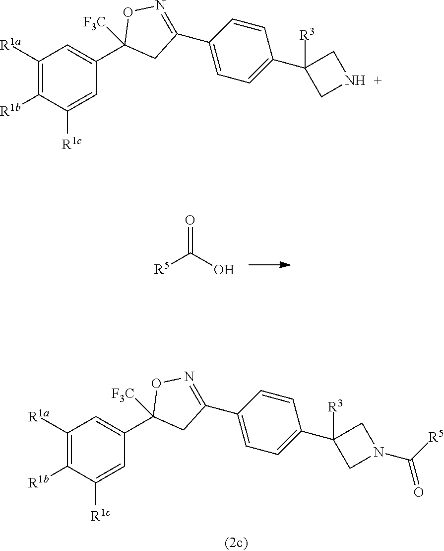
C1([R1a])=C([R1b])C([R1c])=CC(C2([F3C])CC(C3=CC=C(C4([R3])CN(C([R5])=O)C4)C=C3)=NO2)=C1.[R5]C(O)=O.C1([R1a])=C([R1b])C([R1c])=CC(C2([F3C])CC(C3=CC=C(C4([R3])CNC4)C=C3)=NO2)=C1
